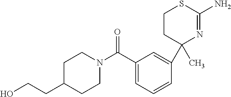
C1CC(C)(C2=CC(C(N3CCC(CCO)CC3)=O)=CC=C2)N=C(N)S1
